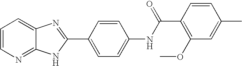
C1=CN=C2C(=C1)N=C(C1=CC=C(NC(C3=C(OC)C=C(C)C=C3)=O)C=C1)N2
